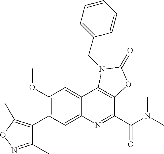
C1(C)=NOC(C)=C1C1=C(OC)C=C2C(=C1)N=C(C(N(C)C)=O)C1=C2N(CC2=CC=CC=C2)C(=O)O1
